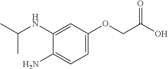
CC(NC1=CC(OCC(O)=O)=CC=C1N)C
